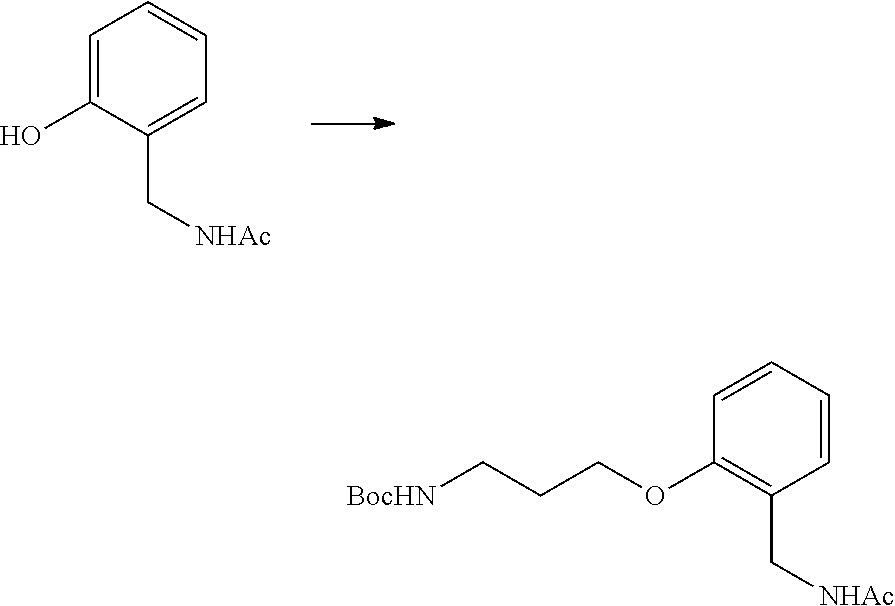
C1=C(O)C(C[NHAc])=CC=C1.C1(OCCC[BocHN])=C(C[NHAc])C=CC=C1
